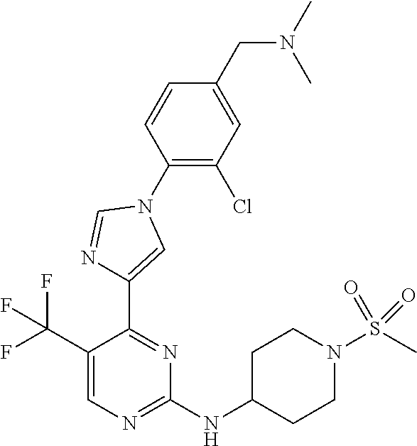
C1(C(F)(F)F)=CN=C(NC2CCN(S(C)(=O)=O)CC2)N=C1C1=CN(C2=C(Cl)C=C(CN(C)C)C=C2)C=N1
